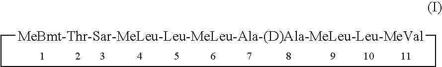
C1[MeBmt-Thr-Sar-MeLeu-Leu-MeLeu-Ala-(D)Ala-MeLeu-Leu-MeVal]CCC1
